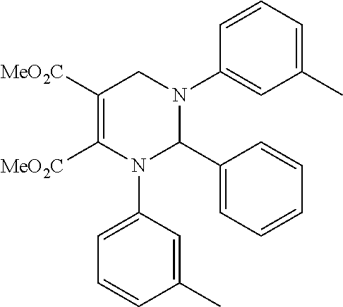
C1(C)=CC=CC(N2CC([MeO2C])=C([MeO2C])N(C3=CC=CC(C)=C3)C2C2=CC=CC=C2)=C1
